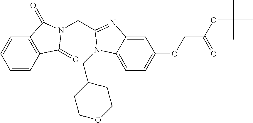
C1=CC=CC2=C1C(=O)N(CC1=NC3=CC(OCC(=O)OC(C)(C)C)=CC=C3N1CC1CCOCC1)C2=O
